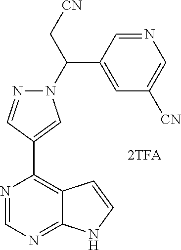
C1(C(N2N=CC(C3=C4C(=NC=N3)NC=C4)=C2)C[CN])=CC([CN])=CN=C1
